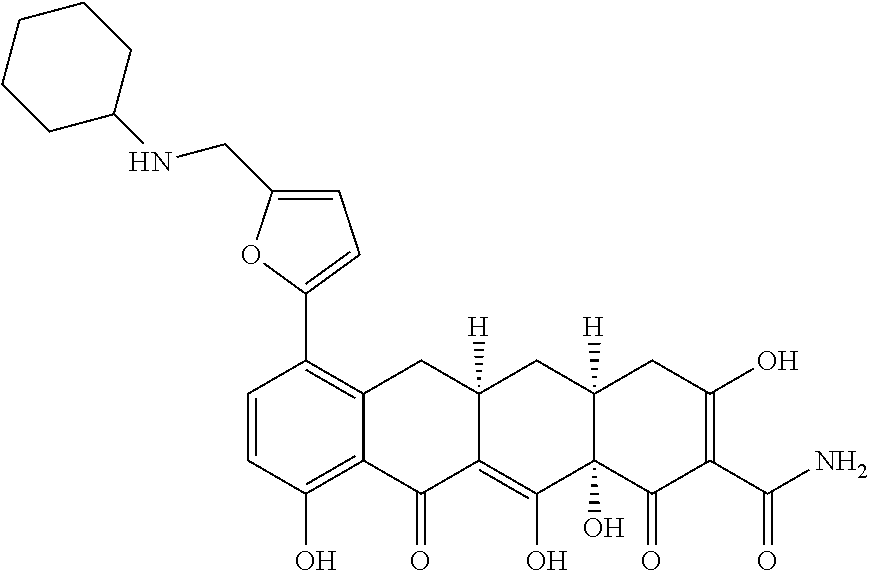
C1=CC(O)=C2C(=C1C1=CC=C(CNC3CCCCC3)O1)CC1([H])C(=C(O)C3(O)C([H])(C1)CC(O)=C(C(N)=O)C3=O)C2=O
